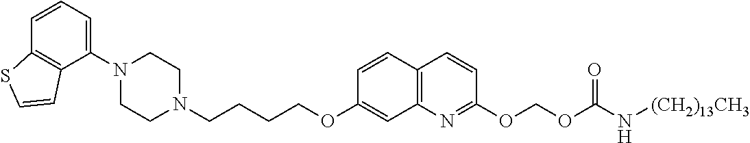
C1N(C2=CC=CC3=C2C=CS3)CCN(CCCCOC2=CC3=C(C=C2)C=CC(OCOC(=O)N[(CH2)13CH3])=N3)C1
